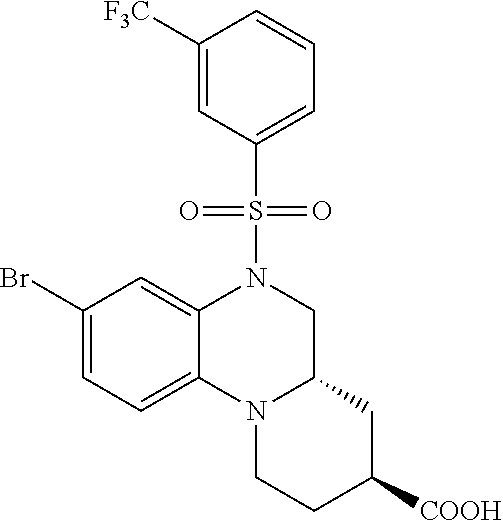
C1(Br)=CC=C2C(=C1)N(S(C1=CC=CC([F3C])=C1)(=O)=O)CC1N2CCC([COOH])C1
